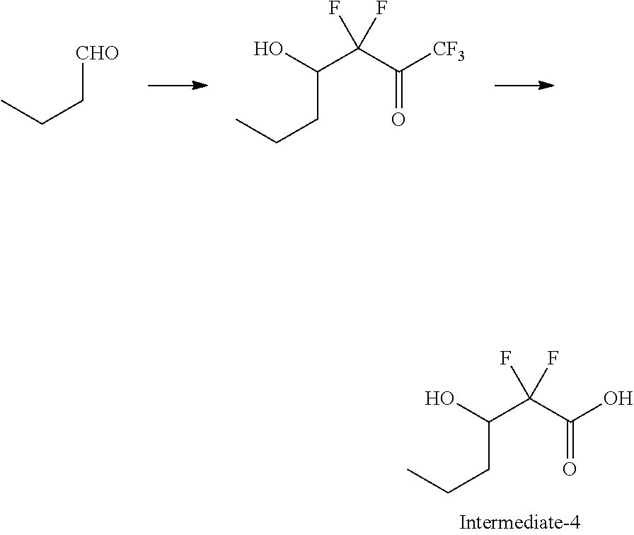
[CHO]CCC.C(C(C([CF3])=O)(F)F)(O)CCC.C(C(C(O)=O)(F)F)(O)CCC
